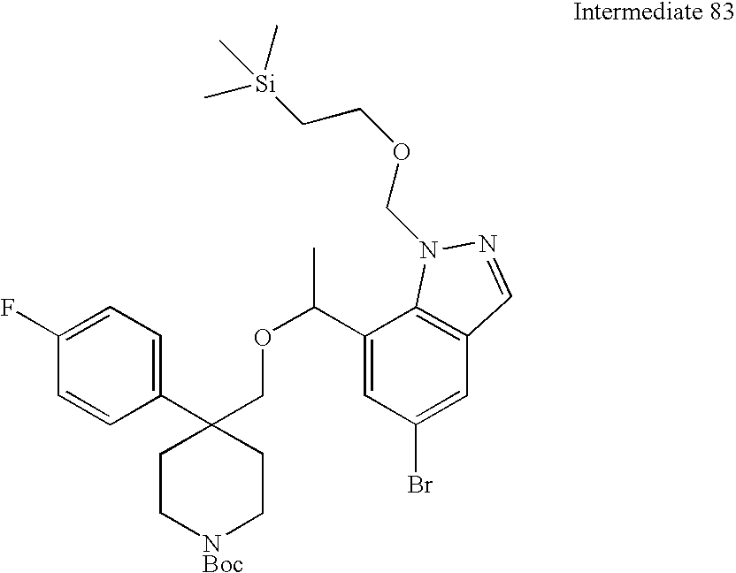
C1(C(OCC2(C3=CC=C(F)C=C3)CC[NBoc]CC2)C)=CC(Br)=CC2=C1N(COCC[Si](C)(C)C)N=C2
